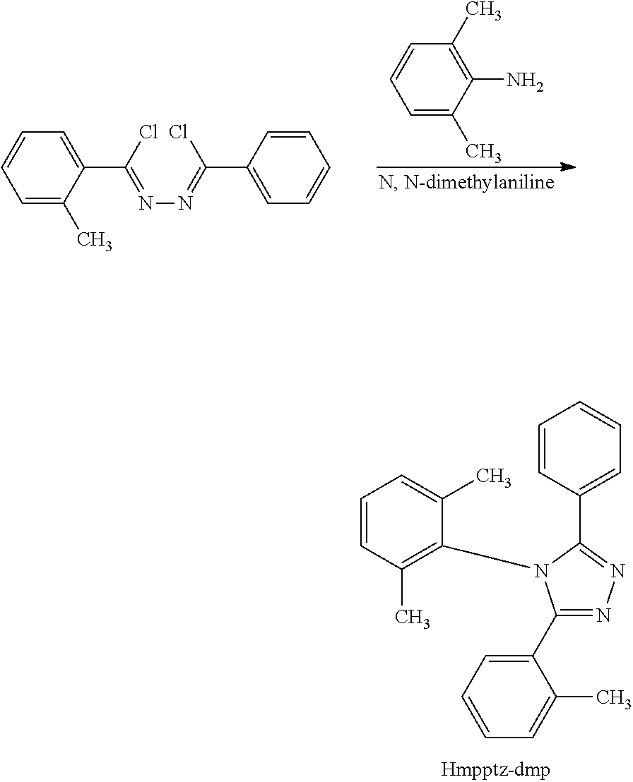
C1=CC(C)=C(N2C(C3=CC=CC=C3)=NN=C2C2=CC=CC=C2C)C(C)=C1.C1=C(C)C(N)=C(C)C=C1.C1=C(C)C(C(Cl)=NN=C(C2=CC=CC=C2)Cl)=CC=C1
